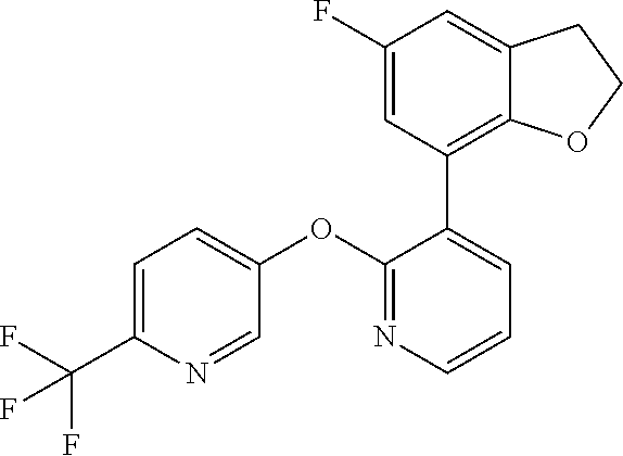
C1=C(C(F)(F)F)N=CC(OC2=NC=CC=C2C2=C3C(=CC(F)=C2)CCO3)=C1
